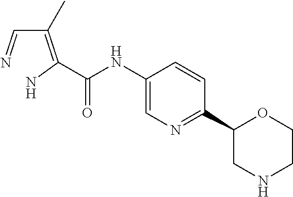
C(NC1=CN=C(C2OCCNC2)C=C1)(=O)C(=C(C=N)C)N
